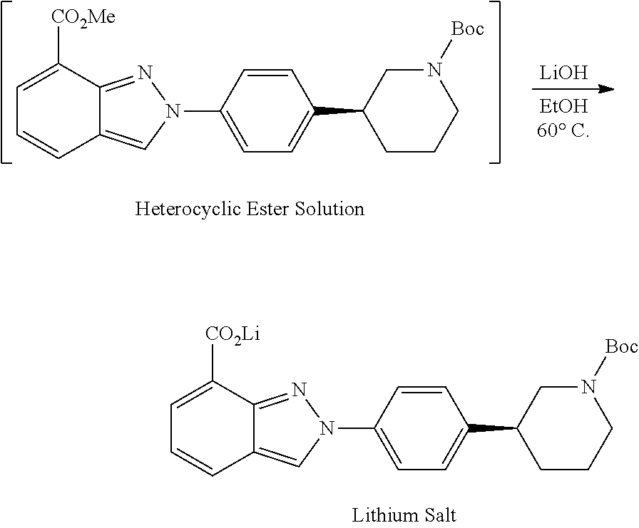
C1=C([CO2Me])C2=NN(C3=CC=C(C4CCCN([Boc])C4)C=C3)C=C2C=C1.[LiOH].C1=C([CO2Li])C2=NN(C3=CC=C(C4CCCN([Boc])C4)C=C3)C=C2C=C1
